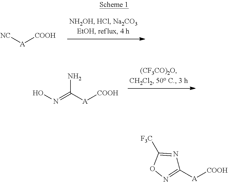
[NC][A][COOH].C([A][COOH])(=NO)N.C1([A][COOH])=NOC([F3C])=N1
